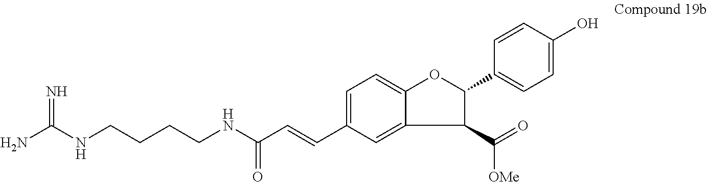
C1(C(=O)[OMe])C(C2=CC=C(O)C=C2)OC2=CC=C(C=CC(NCCCCNC(N)=N)=O)C=C12
